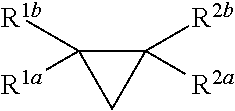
C1([R2b])([R2a])C([R1b])([R1a])C1
